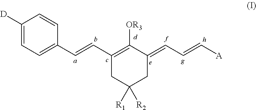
C1([D])=CC=C(C=CC2=C([OR3])C(=CC=C[A])CC([R1])([R2])C2)C=C1
